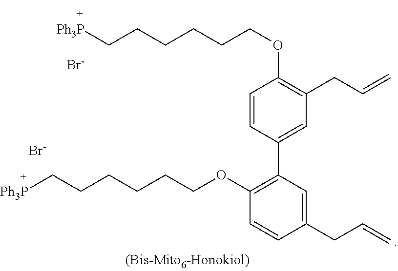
[Br-].C(CCCOC1=C(C2=CC(CC=C)=C(OCCCCCC[Ph3P])C=C2)C=C(CC=C)C=C1)CC[Ph3P].[Br-]
